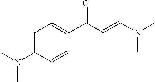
CN(C1=CC=C(C(C=CN(C)C)=O)C=C1)C
